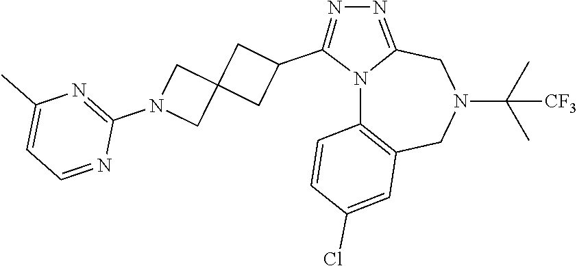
N12C3=C(CN(C(C)(C)[CF3])CC1=NN=C2C1CC2(C1)CN(C1=NC(C)=CC=N1)C2)C=C(Cl)C=C3
